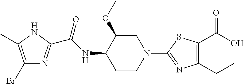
C1(Br)=C(C)NC(C(NC2CCN(C3=NC(CC)=C(C(O)=O)S3)CC2OC)=O)=N1
